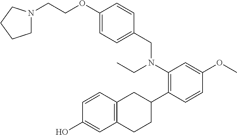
C(COC1=CC=C(CN(C2=C(C3CC4=C(CC3)C=C(O)C=C4)C=CC(OC)=C2)CC)C=C1)N1CCCC1
